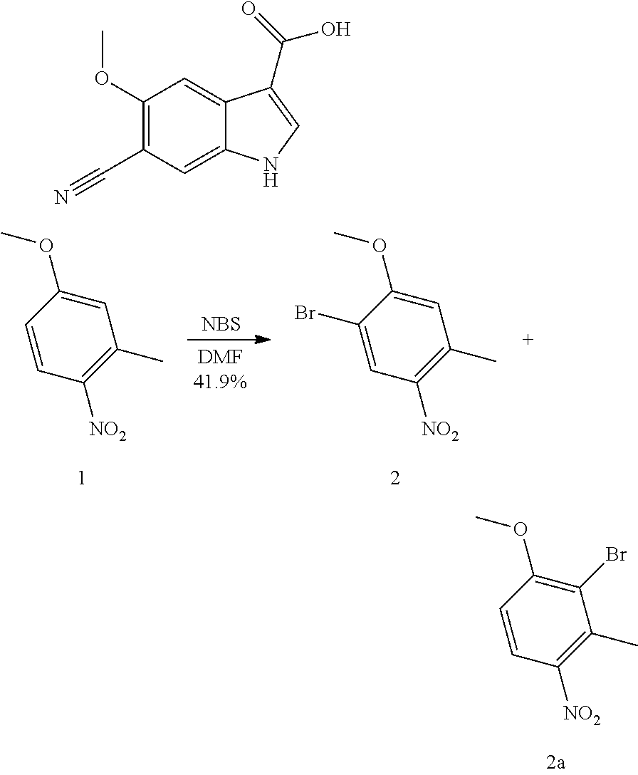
C1=C(OC)C=CC([NO2])=C1C.[NBS].C1=C(OC)C(Br)=CC([NO2])=C1C.C1(Br)=C(OC)C=CC([NO2])=C1C.C1(OC)=C(C#N)C=C2C(=C1)C(C(=O)O)=CN2
